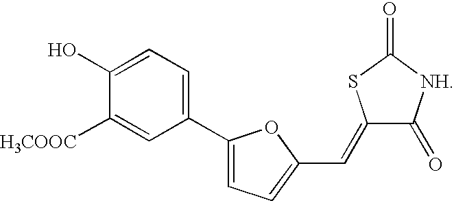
C1(O)=CC=C(C2=CC=C(C=C3C(=O)[NH]C(=O)S3)O2)C=C1[H3COOC]
